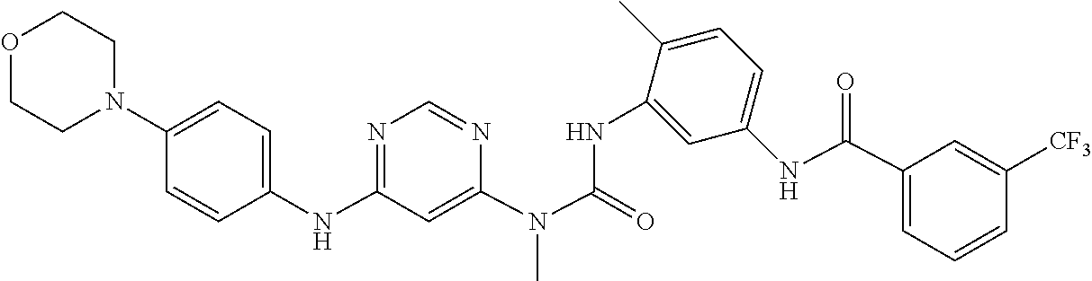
C1=C(NC2=NC=NC(N(C)C(NC3=CC(NC(C4=CC=CC([CF3])=C4)=O)=CC=C3C)=O)=C2)C=CC(N2CCOCC2)=C1
